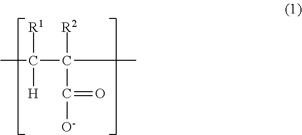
CC(C(C)(C([O-])=O)[R2])([R1])[H]
